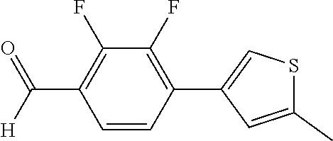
C1=CC(C2=CSC(C)=C2)=C(F)C(F)=C1C(=O)[H]
